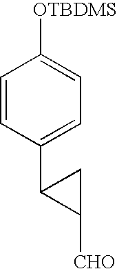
C1=CC(C2C([CHO])C2)=CC=C1[OTBDMS]
